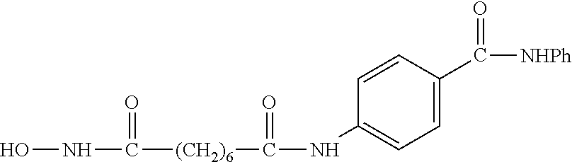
N(C([(CH2)6]C(NC1=CC=C(C([NHPh])=O)C=C1)=O)=O)O
